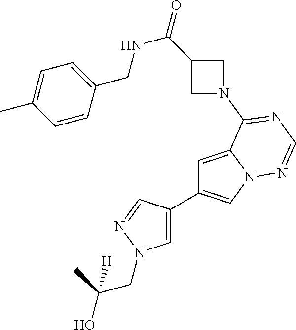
C1=C(C2=CN3C(=C2)C(N2CC(C(=O)NCC4=CC=C(C)C=C4)C2)=NC=N3)C=NN1CC(O)(C)[H]
